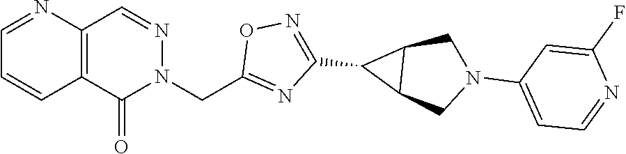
C12=C(C=NN(CC3=NC(C4C5C4CN(C4=CC=NC(F)=C4)C5)=NO3)C1=O)N=CC=C2
